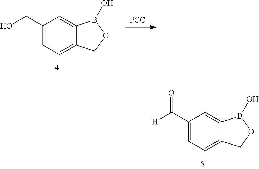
C1(CO)=CC=C2C(=C1)B(O)OC2.[PCC].C1(C([H])=O)=CC=C2C(=C1)B(O)OC2
